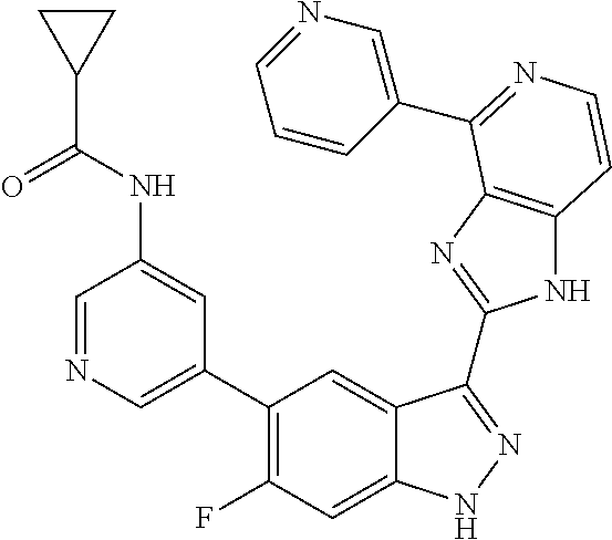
C1=C(C2=C(F)C=C3C(=C2)C(C2=NC4=C(N2)C=CN=C4C2=CN=CC=C2)=NN3)C=C(NC(C2CC2)=O)C=N1
